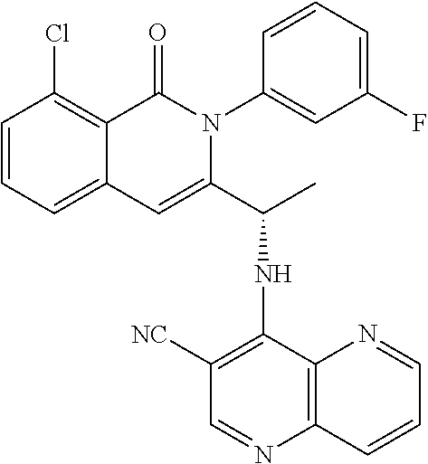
C12=CC=CC(Cl)=C1C(=O)N(C1=CC(F)=CC=C1)C(C(NC1=C([NC])C=NC3=C1N=CC=C3)C)=C2
